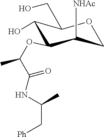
O1CC([NHAc])C(OC(C)C(NC(C)C[Ph])=O)C(O)C1CO
